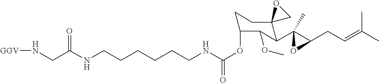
C(CCNC(OC1CCC2(C(C3(C)C(CC=C(C)C)O3)C1OC)CO2)=O)CCCNC(CN[GGV])=O
